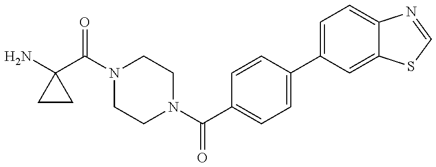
NC1(C(N2CCN(C(C3=CC=C(C4=CC=C5C(=C4)SC=N5)C=C3)=O)CC2)=O)CC1
